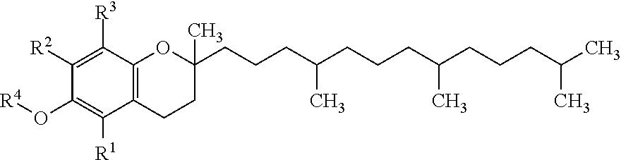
C1([R2])=C([R3])C2=C(C([R1])=C1O[R4])CCC(CCCC(CCCC(CCCC(C)C)C)C)(C)O2
